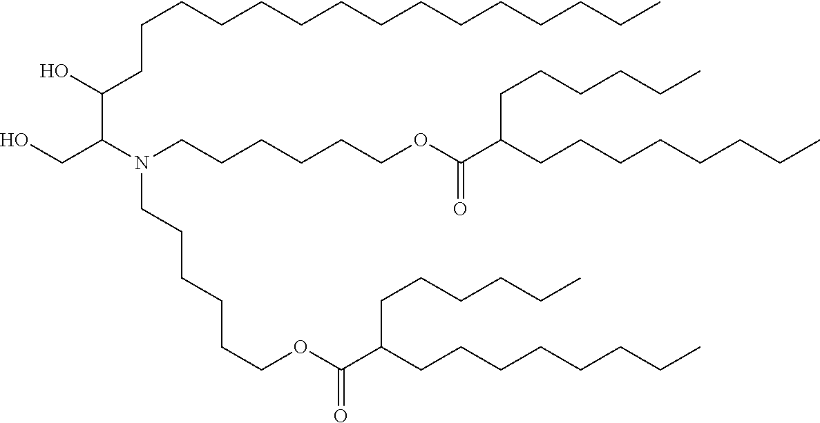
OCC(N(CCCCCCOC(C(CCCCCCCC)CCCCCC)=O)CCCCCCOC(C(CCCCCCCC)CCCCCC)=O)C(CCCCCCCCCCCCCCC)O
